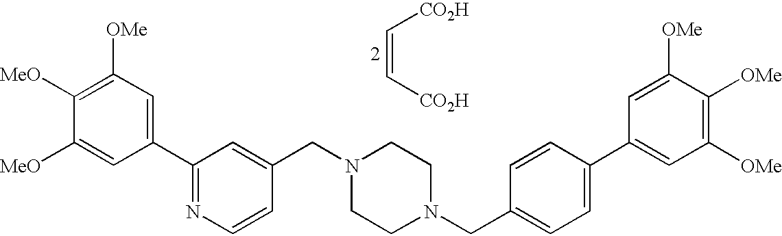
C1([OMe])=C([MeO])C([MeO])=CC(C2=NC=CC(CN3CCN(CC4=CC=C(C5=CC([OMe])=C([OMe])C([OMe])=C5)C=C4)CC3)=C2)=C1.C(=C[CO2H])[CO2H]
